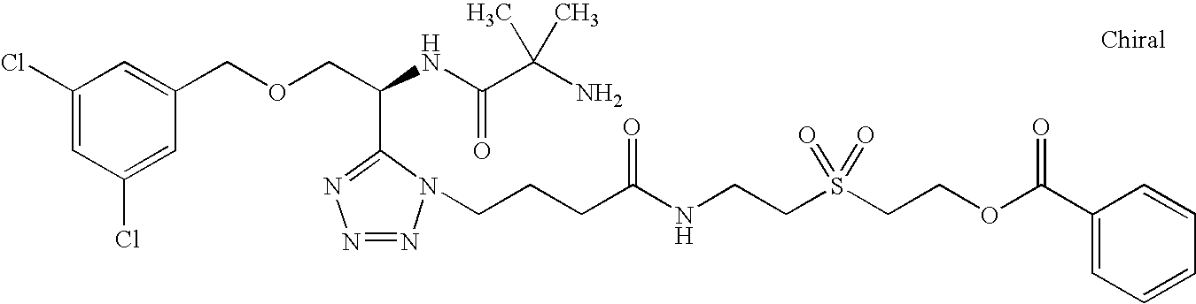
N1=C(C(COCC2=CC(Cl)=CC(Cl)=C2)NC(C(N)(C)C)=O)N(CCCC(NCCS(CCOC(C2=CC=CC=C2)=O)(=O)=O)=O)N=N1
